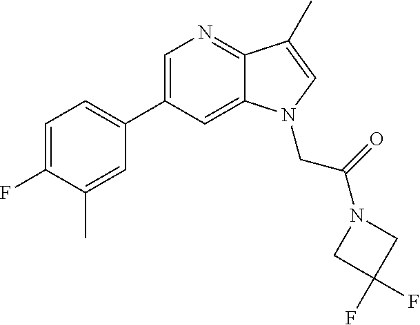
C1=C(C2=CC=C(F)C(C)=C2)C=C2C(=N1)C(C)=CN2CC(=O)N1CC(F)(F)C1
